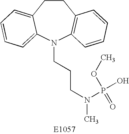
C1CC2=CC=CC=C2N(CCCN(C)P(O)(=O)OC)C2=C1C=CC=C2
